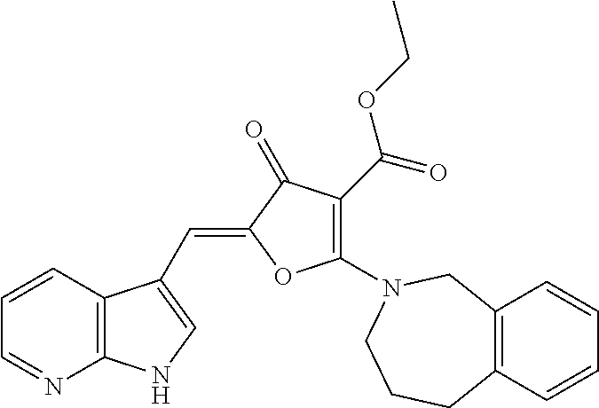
C12=C(C=CC=N1)C(C=C1OC(N3CC4=C(CCC3)C=CC=C4)=C(C(OCC)=O)C1=O)=CN2
